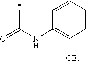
O=C(NC1=C([OEt])C=CC=C1)C
